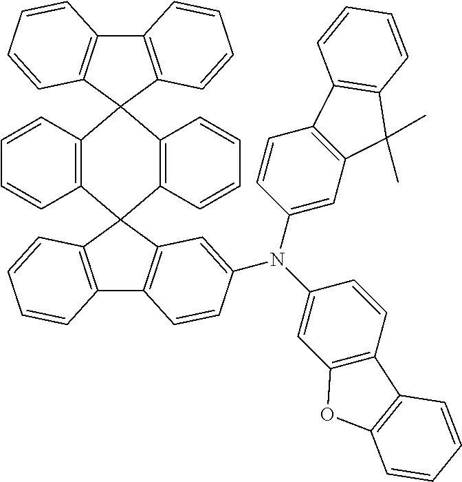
C12=C(C=CC=C1)C1(C3=C(C=CC=C3)C23C2=C(C4=C3C=CC=C4)C=CC=C2)C2=C(C3=C1C=CC=C3)C=CC(N(C1=CC3=C(C=C1)C1=C(O3)C=CC=C1)C1=CC3=C(C=C1)C1=C(C3(C)C)C=CC=C1)=C2
